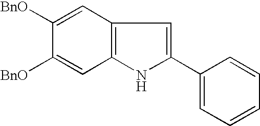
C1([BnO])=CC2=C(C=C1[BnO])NC(C1=CC=CC=C1)=C2
